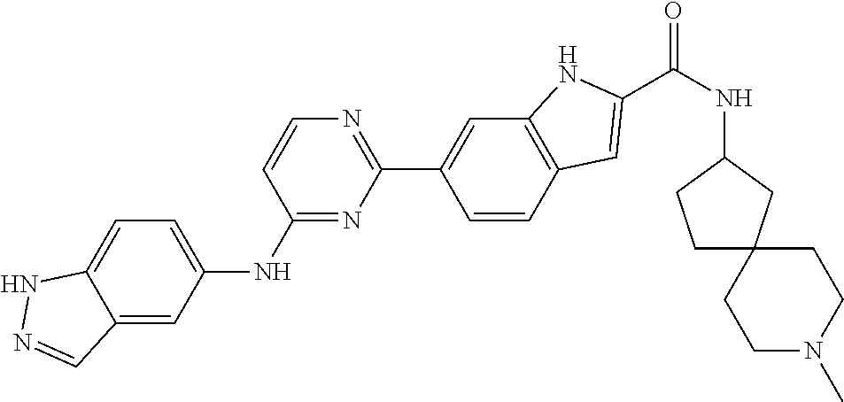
C1(C2=CC3=C(C=C2)C=C(C(NC2CCC4(C2)CCN(C)CC4)=O)N3)=NC=CC(NC2=CC=C3C(=C2)C=NN3)=N1
